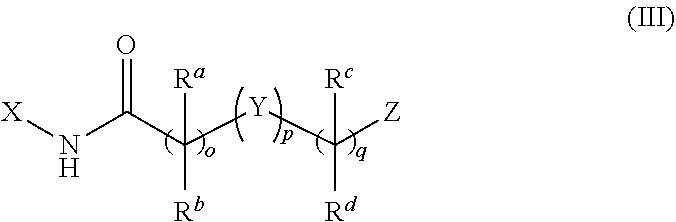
[X]NC(C([Y]C([Z])([Rc])[Rd])([Ra])[Rb])=O
